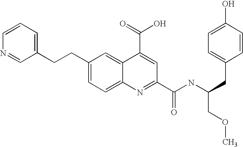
C1=CN=CC(CCC2=CC=C3C(=C2)C(C(O)=O)=CC(C(NC(COC)CC2=CC=C(O)C=C2)=O)=N3)=C1
